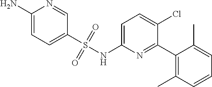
C1(N)=CC=C(S(NC2=CC=C(Cl)C(C3=C(C)C=CC=C3C)=N2)(=O)=O)C=N1
